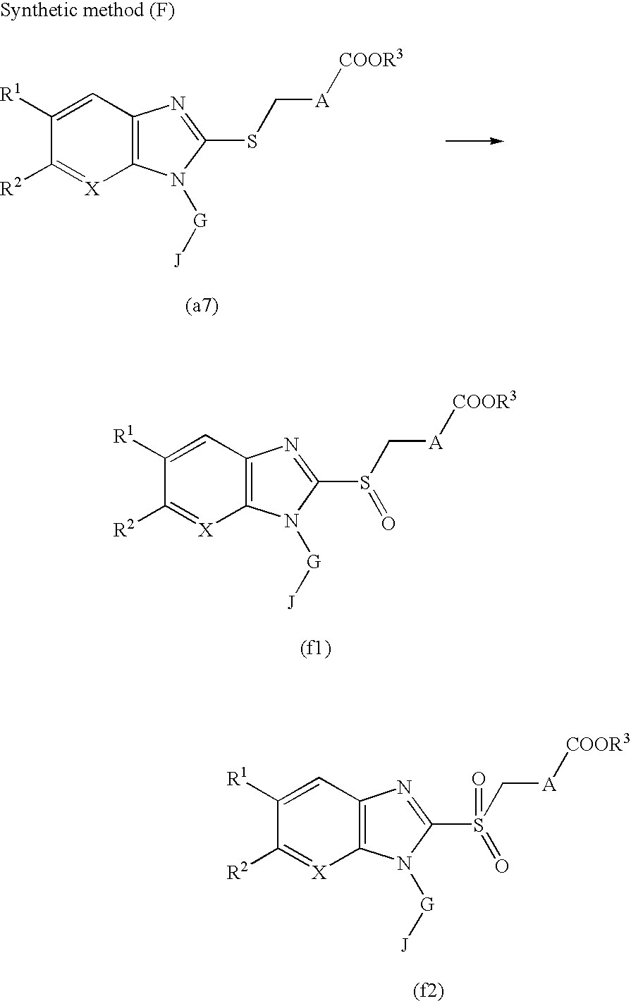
[X]1=C([R2])C([R1])=CC2=C1N([G][J])C(SC[A][COOR3])=N2.[X]1=C([R2])C([R1])=CC2=C1N([G][J])C(S(C[A][COOR3])=O)=N2.[X]1=C([R2])C([R1])=CC2=C1N([G][J])C(S(C[A][COOR3])(=O)=O)=N2
